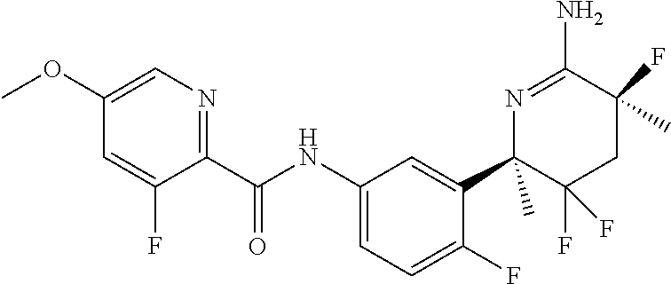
C1(C(NC2=CC=C(F)C(C3(C)C(F)(F)CC(F)(C)C(N)=N3)=C2)=O)=NC=C(OC)C=C1F
